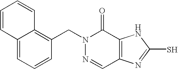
C12=CC=CC(CN3N=CC4=C(C3=O)NC(S)=N4)=C1C=CC=C2
